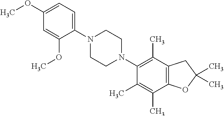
C1(OC)=CC=C(N2CCN(C3=C(C)C4=C(C(C)=C3C)OC(C)(C)C4)CC2)C(OC)=C1
